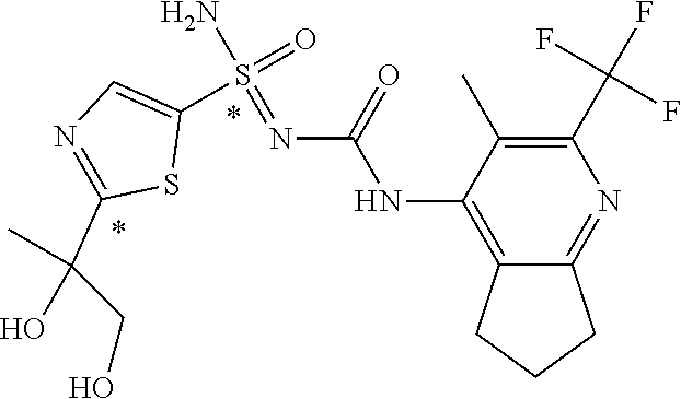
C1(C(C)(CO)O)=NC=C(S(=O)(N)=NC(NC2=C3CCCC3=NC(C(F)(F)F)=C2C)=O)S1
